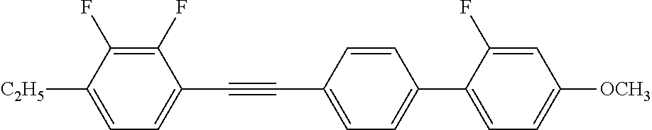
C1(F)=C(F)C([C2H5])=CC=C1C#CC1=CC=C(C2=CC=C([OCH3])C=C2F)C=C1
